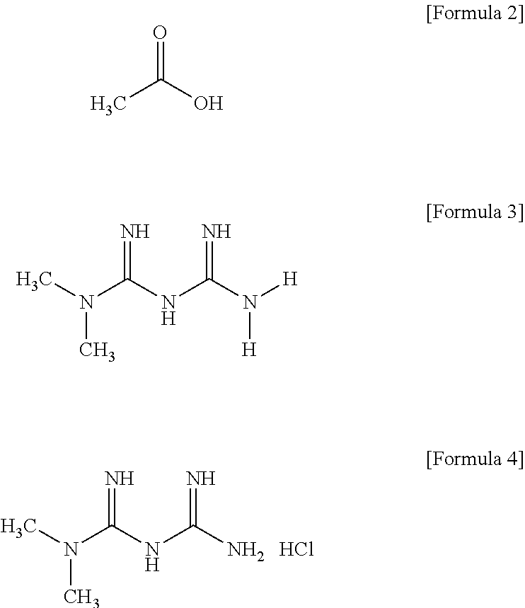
CN(C(NC(N)=N)=N)C.Cl.O=C(O)C.CN(C(NC(N([H])[H])=N)=N)C
